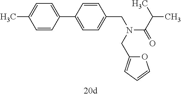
C1=CC(C2=CC=C(CN(C(C(C)C)=O)CC3=CC=CO3)C=C2)=CC=C1C
